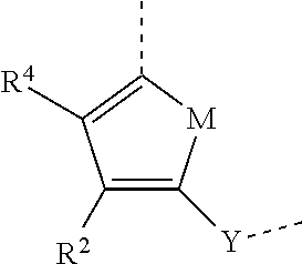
C1([R2])=C([Y]C)[M]C(C)=C1[R4]
